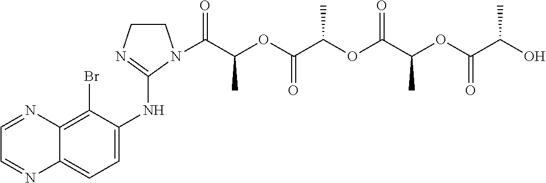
C1CN(C(C(OC(C(OC(C(OC(C(O)C)=O)C)=O)C)=O)C)=O)C(NC2=CC=C3C(=C2Br)N=CC=N3)=N1
